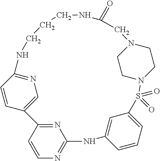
N1=C2C=CN=C1NC1=CC(=CC=C1)S(=O)(=O)N1CCN(CC1)CC(=O)NCCCNC1=NC=C2C=C1
